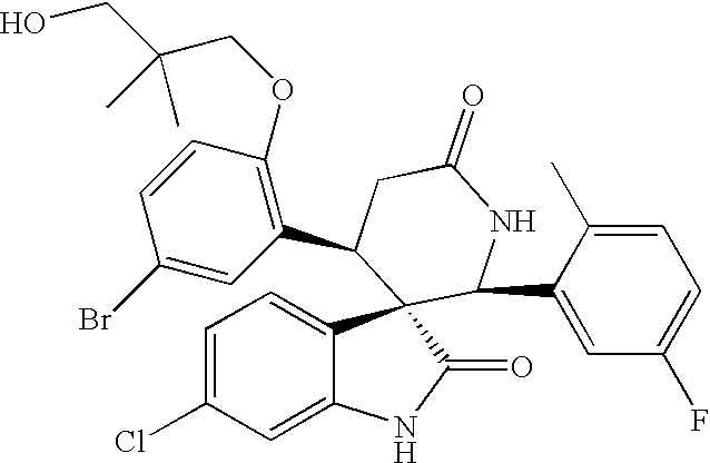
C1=C(Cl)C=C2C(=C1)C1(C(=O)N2)C(C2=CC(F)=CC=C2C)NC(=O)CC1C1=C(OCC(CO)(C)C)C=CC(Br)=C1
